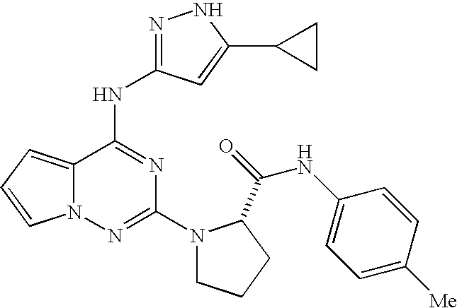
N(C(=O)C1N(C2=NN3C(=CC=C3)C(NC3=NNC(C4CC4)=C3)=N2)CCC1)C1=CC=C([Me])C=C1
